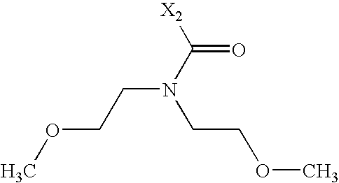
COCCN(C([X2])=O)CCOC
